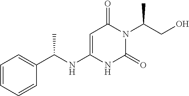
C1=CC=CC(C(NC2=CC(=O)N(C(CO)C)C(=O)N2)C)=C1
